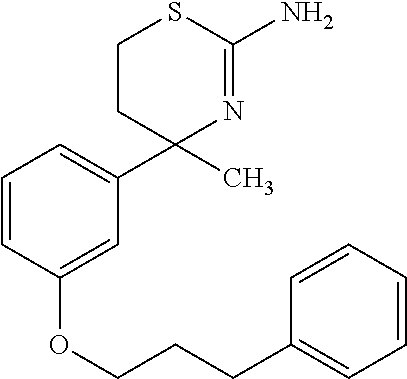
C1=CC(OCCCC2=CC=CC=C2)=CC(C2(C)N=C(N)SCC2)=C1
